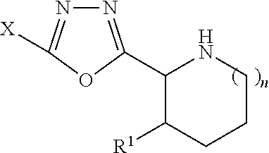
C1(C2=NN=C([X])O2)C([R1])CCCN1
